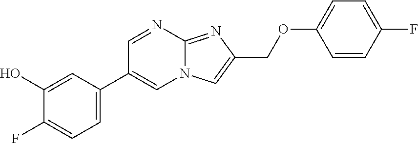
C1=C(C2=CN3C(=NC(COC4=CC=C(F)C=C4)=C3)N=C2)C=C(O)C(F)=C1
